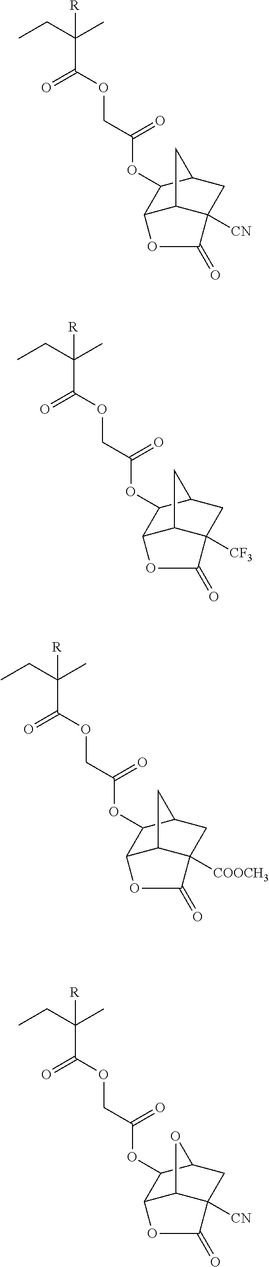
CCC(C)(C(=O)OCC(=O)OC1C2C3C([CN])(CC1C3)C(=O)O2)[R].CCC(C)(C(=O)OCC(=O)OC1C2C3C([CF3])(CC1C3)C(=O)O2)[R].CCC(C)(C(=O)OCC(=O)OC1C2C3C([COOCH3])(CC1C3)C(=O)O2)[R].CCC(C)(C(=O)OCC(=O)OC1C2C3C([CN])(CC1O3)C(=O)O2)[R]
